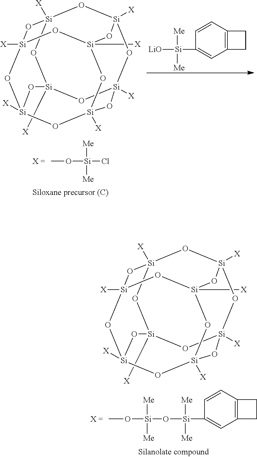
CO[Si](Cl)([Me])[Me].C([Si]12O[Si]3([X])O[Si]4([X])O[Si]([X])(O1)O[Si]1([X])O[Si]([X])(O[Si]([X])(O[Si]([X])(O1)O2)O3)O4)[X].C12=C(C=CC([Si]([LiO])([Me])[Me])=C1)CC2.CO[Si](O[Si](C1=CC2=C(C=C1)CC2)([Me])[Me])([Me])[Me].C([Si]12O[Si]3([X])O[Si]4([X])O[Si]([X])(O1)O[Si]1([X])O[Si]([X])(O[Si]([X])(O[Si]([X])(O1)O2)O3)O4)[X]
